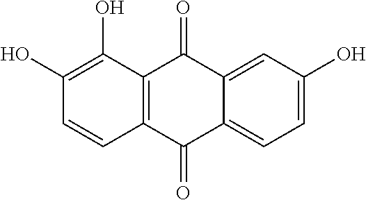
C1=C(O)C=C2C(=C1)C(=O)C1=C(C2=O)C(O)=C(O)C=C1
